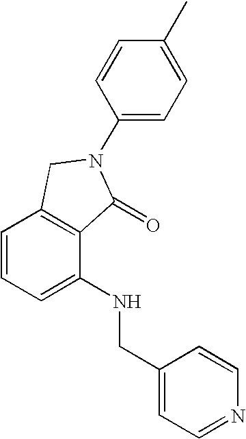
C1=CC=C(NCC2=CC=NC=C2)C2=C1CN(C1=CC=C(C)C=C1)C2=O
